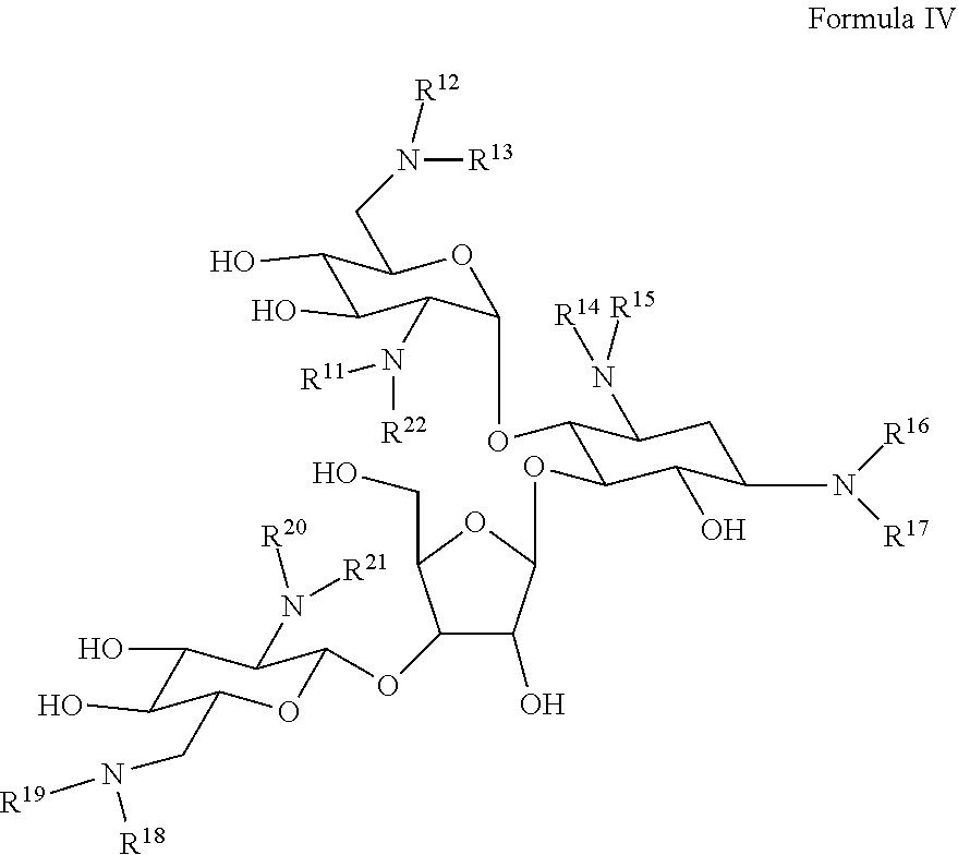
C1(O)C(OC2C(OC3OC(CN([R13])[R12])C(O)C(O)C3N([R11])[R22])C(N([R15])[R14])CC(N([R17])[R16])C2O)OC(CO)C1OC1OC(CN([R18])[R19])C(O)C(O)C1N([R21])[R20]
